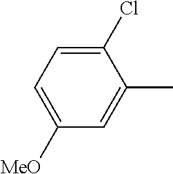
C1(Cl)=CC=C([MeO])C=C1C
